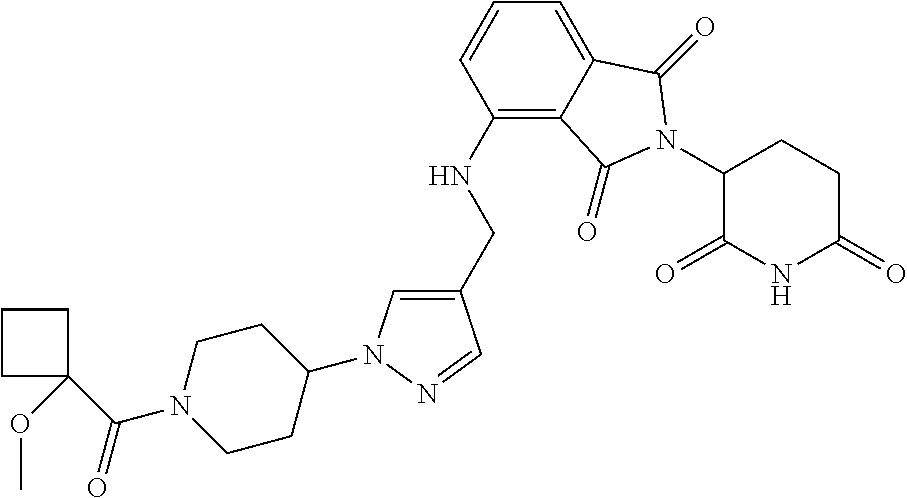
C1(CNC2=C3C(=CC=C2)C(=O)N(C2C(=O)NC(=O)CC2)C3=O)=CN(C2CCN(C(C3(OC)CCC3)=O)CC2)N=C1
